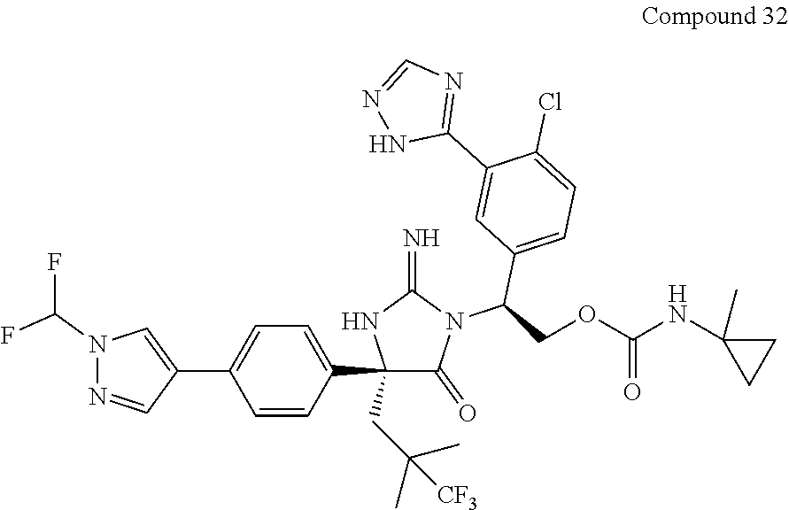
C1(C2=CC=C(C3=CN(C(F)F)N=C3)C=C2)(CC(C)(C)[CF3])C(=O)N(C(COC(NC2(C)CC2)=O)C2=CC=C(Cl)C(C3=NC=NN3)=C2)C(=N)N1
